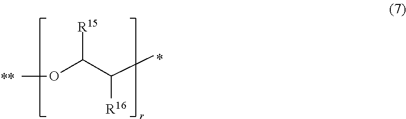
[R15]C(C(C)[R16])OC
